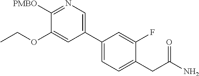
C1(C2=CN=C([PMBO])C(OCC)=C2)=CC=C(CC(N)=O)C(F)=C1
